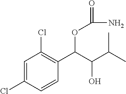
C1=C(Cl)C=CC(C(C(C(C)C)O)OC(N)=O)=C1Cl
